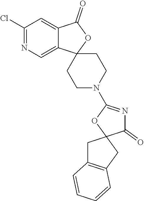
C1(Cl)=NC=C2C(=C1)C(=O)OC21CCN(C2=NC(=O)C3(CC4=C(C3)C=CC=C4)O2)CC1
